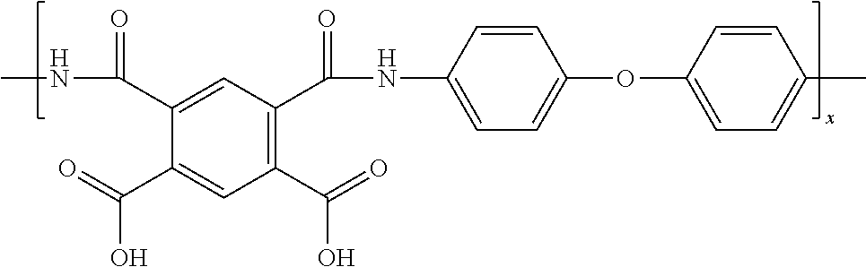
C1(C(=O)O)=C(C(NC2=CC=C(OC3=CC=C(C)C=C3)C=C2)=O)C=C(C(NC)=O)C(C(=O)O)=C1
